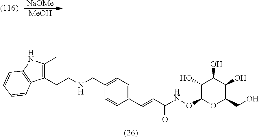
[NaOMe].[MeOH].O(C1OC(CO)C(O)C(O)C1O)NC(C=CC1=CC=C(CNCCC2=C(C)NC3=C2C=CC=C3)C=C1)=O
